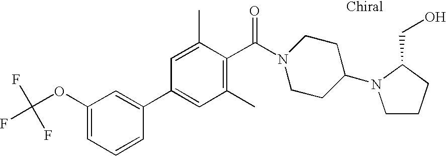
C1(OC(F)(F)F)=CC=CC(C2=CC(C)=C(C(=O)N3CCC(N4CCCC4CO)CC3)C(C)=C2)=C1
